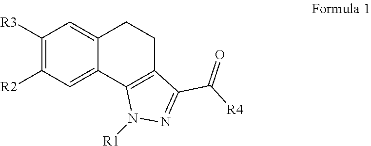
C1([R3])=C([R2])C=C2C(=C1)CCC1=C2N([R1])N=C1C([R4])=O
